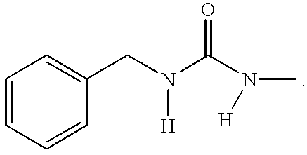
C1=CC=CC(CN(C(N(C)[H])=O)[H])=C1
